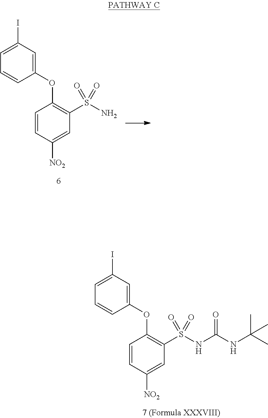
C1=C(OC2=C(S(N)(=O)=O)C=C([NO2])C=C2)C=CC=C1I.C1=C(OC2=C(S(NC(NC(C)(C)C)=O)(=O)=O)C=C([NO2])C=C2)C=CC=C1I
